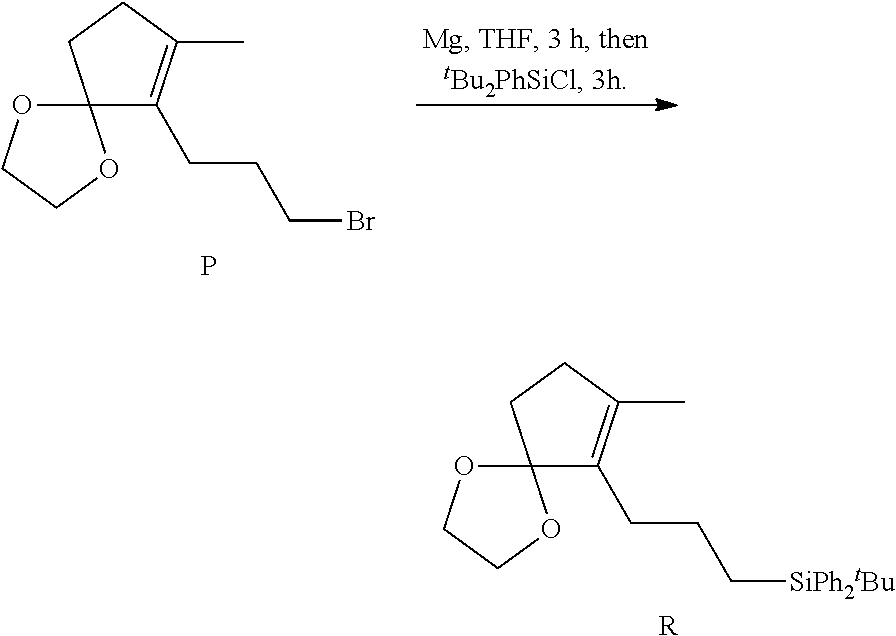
C12(C(CCCBr)=C(C)CC1)OCCO2.P.C12(C(CCC[SiPh2tBu])=C(C)CC1)OCCO2.[R]
